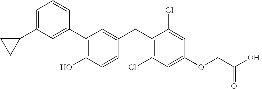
C1(C2=C(O)C=CC(CC3=C(Cl)C=C(OCC([OH])=O)C=C3Cl)=C2)=CC(C2CC2)=CC=C1
